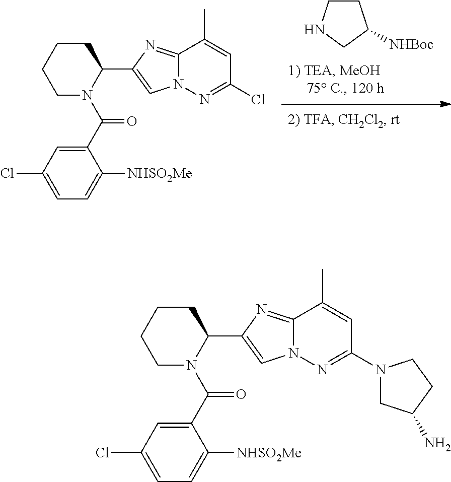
C1CNCC1[NHBoc].C1N(C(C2=CC(Cl)=CC=C2[NHSO2Me])=O)C(C2=CN3C(=N2)C(C)=CC(Cl)=N3)CCC1.C1C(N)CCN1C1=NN2C=C(C3N(C(C4=CC(Cl)=CC=C4[NHSO2Me])=O)CCCC3)N=C2C(C)=C1
